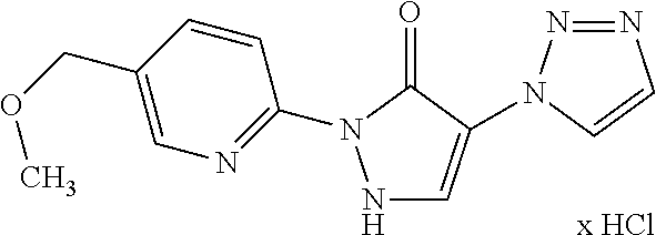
[x HCl].N1C=C(N2N=NC=C2)C(=O)N1C1=NC=C(COC)C=C1
